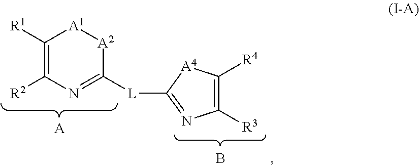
C1([R1])=C([R2])N=C([L]C2=NC([R3])=C([R4])[A4]2)[A2][A1]1.[A].B
